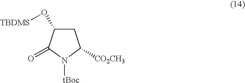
C1C(O[TBDMS])C(=O)N([tBoc])C1[CO2CH3]
